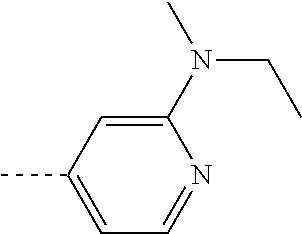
C1(N(C)CC)=CC(C)=CC=N1
